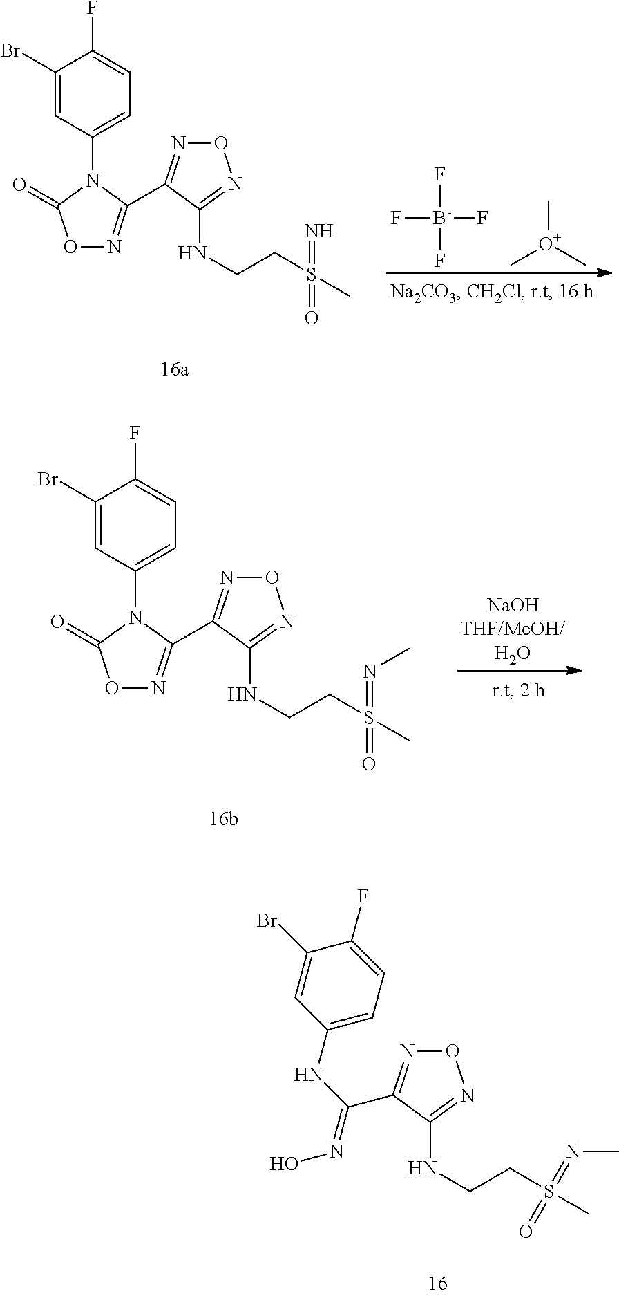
C[O+](C)C.F[B-](F)(F)F.C1(Br)=CC(N2C(=O)ON=C2C2=NON=C2NCCS(C)(=O)=N)=CC=C1F.C1(Br)=CC(N2C(=O)ON=C2C2=NON=C2NCCS(C)(=O)=NC)=CC=C1F.C1(NC(=NO)C2=NON=C2NCCS(C)(=NC)=O)=CC=C(F)C(Br)=C1
